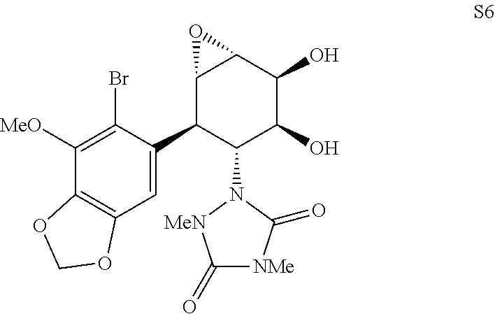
C12=C(C=C(C3C(N4[MeN]C(=O)[NMe]C4=O)C(O)C(O)C4C3O4)C(Br)=C1[MeO])OCO2
